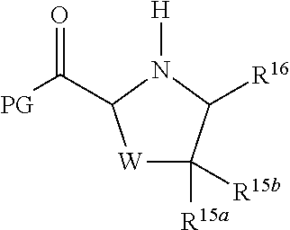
[H]N1C(C([PG])=O)[W]C([R15a])([R15b])C1[R16]
